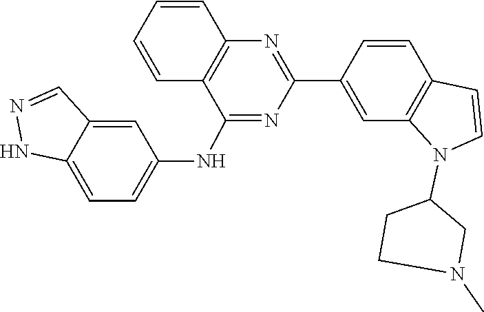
CN1CCC(N2C3=C(C=CC(C4=NC5=C(C=CC=C5)C(NC5=CC=C6NN=CC6=C5)=N4)=C3)C=C2)C1
